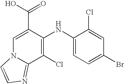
C1(NC2=C(Cl)C3=NC=CN3C=C2C(O)=O)=CC=C(Br)C=C1Cl
